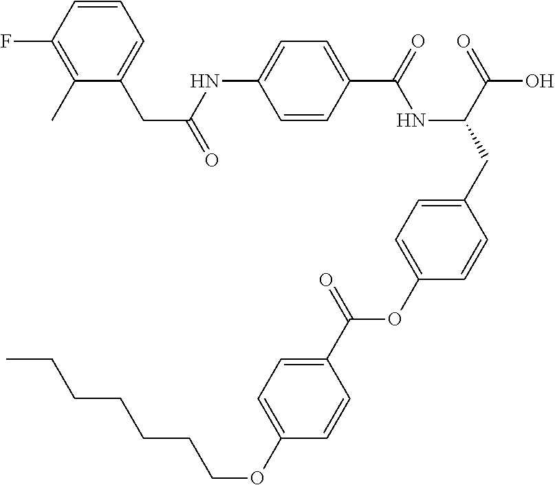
C1=CC(C(=O)NC(CC2=CC=C(OC(C3=CC=C(OCCCCCCC)C=C3)=O)C=C2)C(=O)O)=CC=C1NC(CC1=CC=CC(F)=C1C)=O
